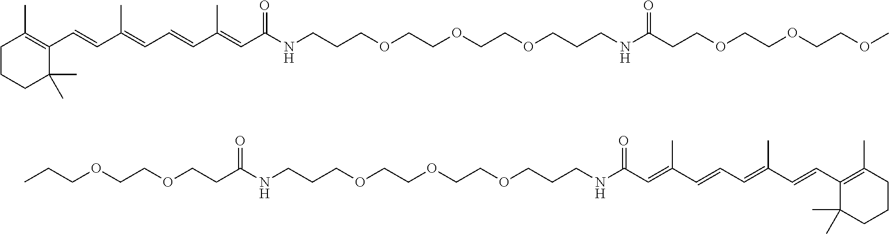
C1CCC(C)(C)C(C=CC(=CC=CC(=CC(NCCCOCCOCCOCCCNC(CCOCCOCCOC)=O)=O)C)C)=C1C.C(OCCOCCC(NCCCOCCOCCOCCCNC(C=C(C=CC=C(C=CC1=C(C)CCCC1(C)C)C)C)=O)=O)CC
